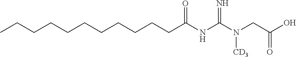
C(CCCC(NC(N(CC(O)=O)[CD3])=N)=O)CCCCCCC
